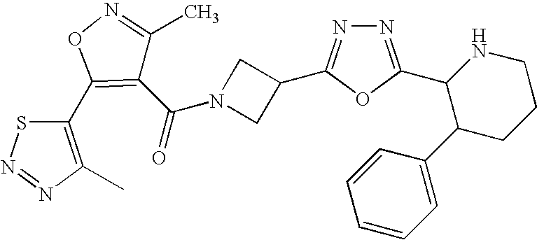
C1=C(C2CCCNC2C2=NN=C(C3CN(C(C4=C(C5=C(C)N=NS5)ON=C4C)=O)C3)O2)C=CC=C1
